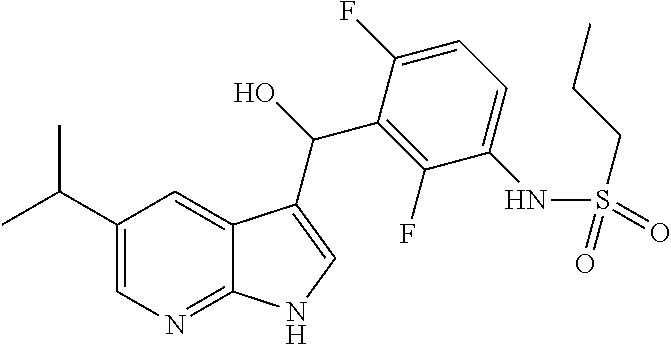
C1(C(C)C)=CN=C2C(=C1)C(C(O)C1=C(F)C(NS(=O)(CCC)=O)=CC=C1F)=CN2
